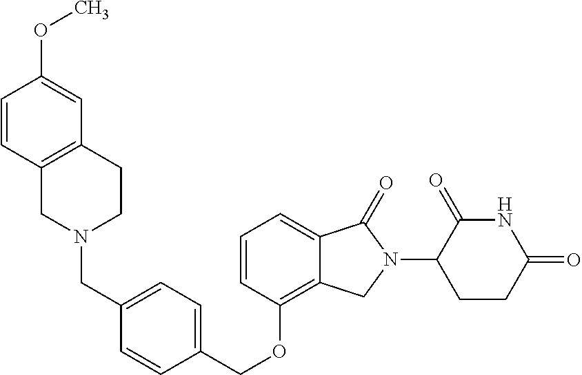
C(OC1=C2C(=CC=C1)C(=O)N(C1C(=O)NC(=O)CC1)C2)C1=CC=C(CN2CCC3=C(C2)C=CC(OC)=C3)C=C1
